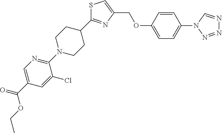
C1=C(COC2=CC=C(N3N=NN=C3)C=C2)N=C(C2CCN(C3=NC=C(C(OCC)=O)C=C3Cl)CC2)S1
